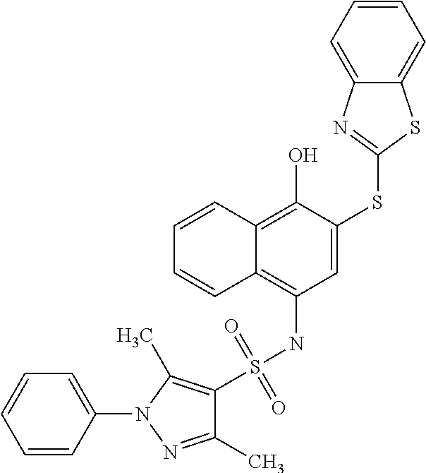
C1(S(NC2=C3C(=C(O)C(SC4=NC5=CC=CC=C5S4)=C2)C=CC=C3)(=O)=O)=C(C)N(C2=CC=CC=C2)N=C1C
